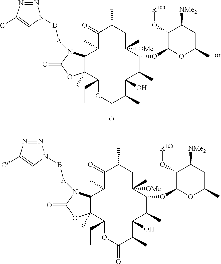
C1(=O)C(C)C2C(C)(C(CC)OC(=O)C(C)C(O)C(C)C(OC3OC(C)CC([NMe2])C3O[R100])C(C)([OMe])CC1C)OC(=O)N2[A]BN1N=NC([CP])=C1.C1(=O)C(C)C2C(C)(C(CC)OC(=O)C(C)C(O)C(C)C(OC3OC(C)CC([NMe2])C3O[R100])C(C)([OMe])CC1C)OC(=O)N2[A]BN1N=NC(C)=C1
